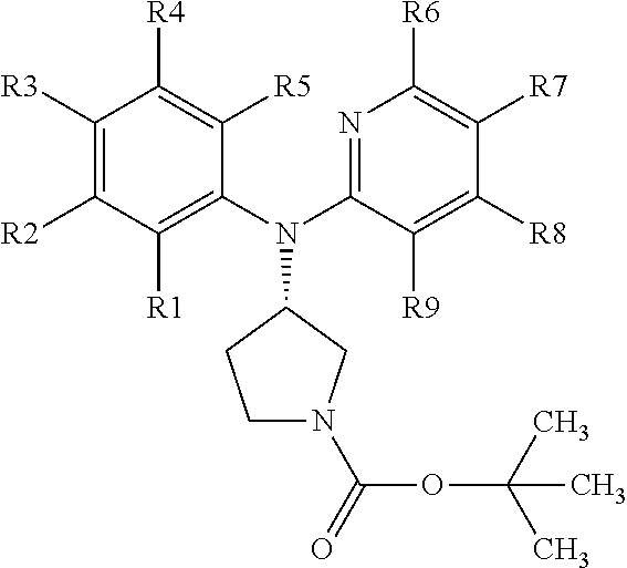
C1([R3])=C([R2])C([R1])=C(N(C2CCN(C(=O)OC(C)(C)C)C2)C2=NC([R6])=C([R7])C([R8])=C2[R9])C([R5])=C1[R4]
